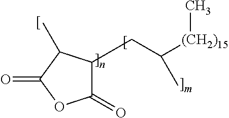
C1(=O)C(CC(C)[(CH2)15]C)C(C)C(=O)O1
